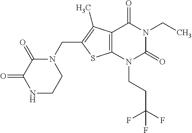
C12=C(N(CCC(F)(F)F)C(=O)N(CC)C1=O)SC(CN1C(=O)C(=O)NCC1)=C2C
